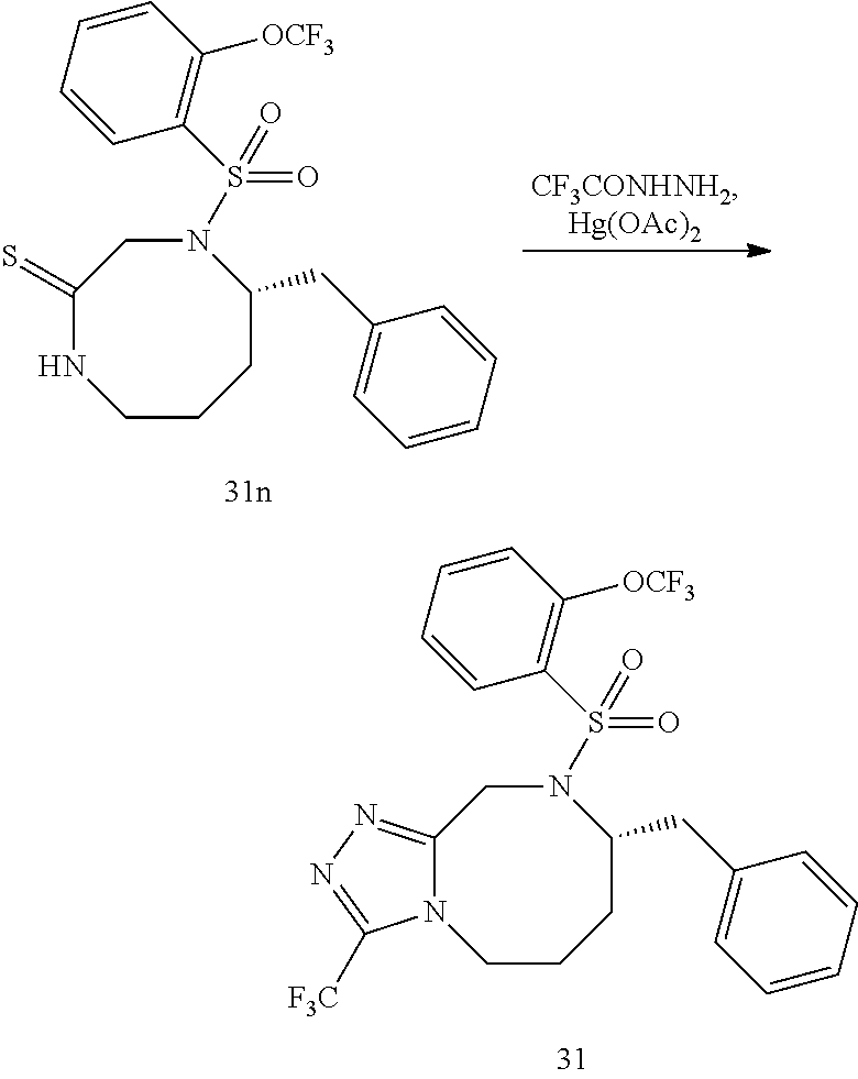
C1CCC(CC2=CC=CC=C2)N(S(=O)(=O)C2=C([OCF3])C=CC=C2)CC(=S)N1.C1CCC(CC2=CC=CC=C2)N(S(=O)(=O)C2=C([OCF3])C=CC=C2)CC2=NN=C([F3C])N12
